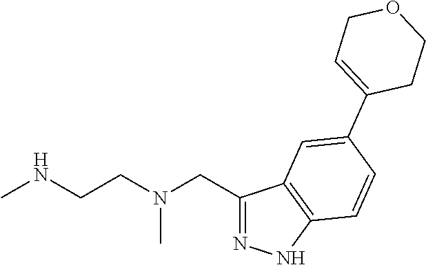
C1(CN(CCNC)C)=NNC2=C1C=C(C1=CCOCC1)C=C2
